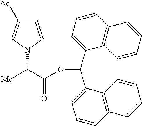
N1(C(C(OC(C2=CC=CC3=C2C=CC=C3)C2=CC=CC3=C2C=CC=C3)=O)[Me])C=CC([Ac])=C1
